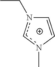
C1=Cn(C)cn1CC
